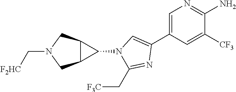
C1=C(C2=CN(C3C4C3CN(C[F2HC])C4)C(C[F3C])=N2)C=C([CF3])C(N)=N1
